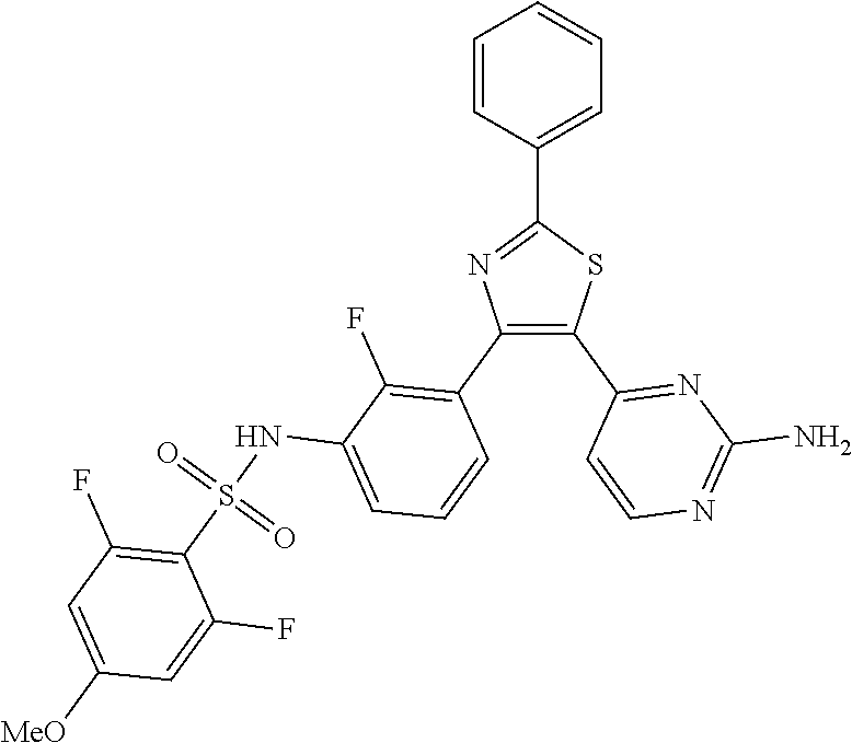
C1=C(C2=NC(C3=C(F)C(NS(C4=C(F)C=C([MeO])C=C4F)(=O)=O)=CC=C3)=C(C3=NC(N)=NC=C3)S2)C=CC=C1
